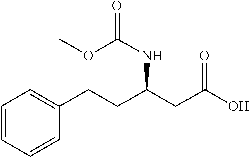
C1=CC=CC=C1CCC(NC(OC)=O)CC(=O)O
